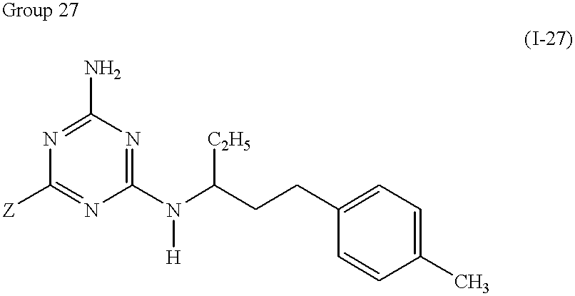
C1(N)=NC([Z])=NC(N([H])C(CCC2=CC=C(C)C=C2)[C2H5])=N1
